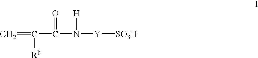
C=C([Rb])C(N([H])[Y][SO3H])=O
